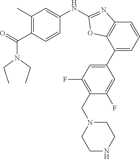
C1(C)=C(C(N(CC)CC)=O)C=CC(NC2=NC3=C(C(C4=CC(F)=C(CN5CCNCC5)C(F)=C4)=CC=C3)O2)=C1
